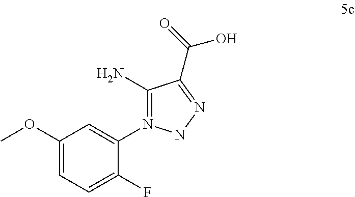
C1(OC)=CC=C(F)C(N2=C(N)C(C(O)=O)=NN2)=C1
